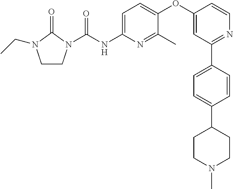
C1CN(C(NC2=CC=C(OC3=CC(C4=CC=C(C5CCN(C)CC5)C=C4)=NC=C3)C(C)=N2)=O)C(=O)N1CC
